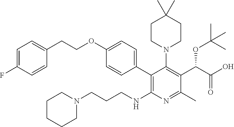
C1=C(F)C=CC(CCOC2=CC=C(C3=C(NCCCN4CCCCC4)N=C(C)C(C(OC(C)(C)C)C(O)=O)=C3N3CCC(C)(C)CC3)C=C2)=C1
